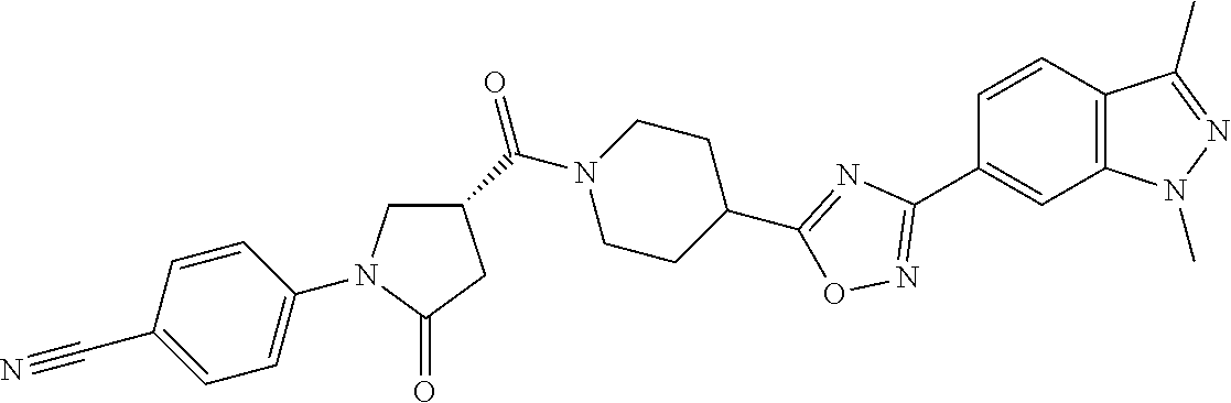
C1=CC2=C(C=C1C1=NOC(C3CCN(C(C4CN(C5=CC=C(C#N)C=C5)C(=O)C4)=O)CC3)=N1)N(C)N=C2C
